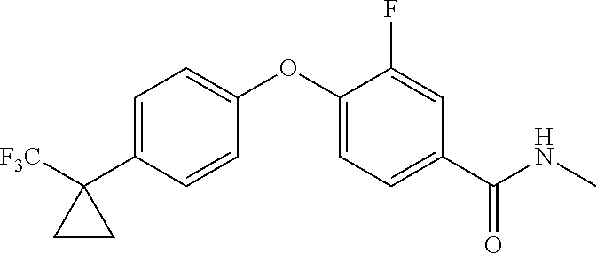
C1=C(C2([F3C])CC2)C=CC(OC2=CC=C(C(NC)=O)C=C2F)=C1
